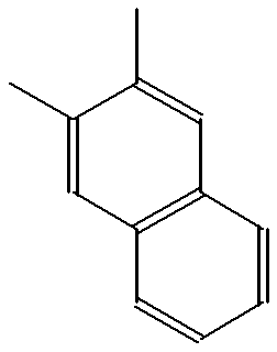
C12=C(C=CC=C1)C=C(C)C(C)=C2
